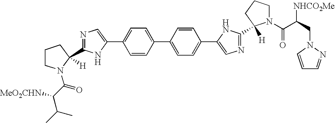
C1=CC(C2=CC=C(C3=CN=C(C4([H])N(C(C(CN5N=CC=C5)[NHCO2Me])=O)CCC4)N3)C=C2)=CC=C1C1=CN=C(C2([H])N(C(C([MeO2CHN])C(C)C)=O)CCC2)N1
